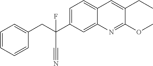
C1=C(C(F)(C#N)CC2=CC=CC=C2)C=C2C(=C1)C=C(CC)C(OC)=N2
